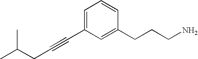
C(C)(CC#CC1=CC=CC(CCCN)=C1)C
